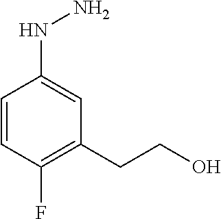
C1=CC(F)=C(CCO)C=C1NN
